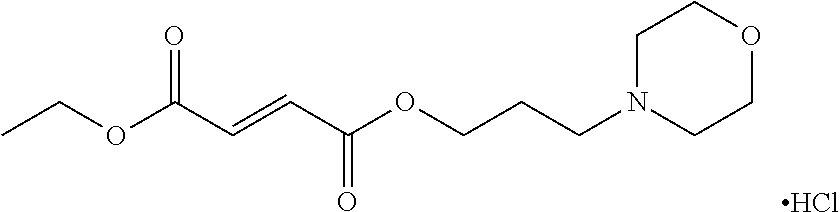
N1(CCCOC(C=CC(OCC)=O)=O)CCOCC1.Cl
